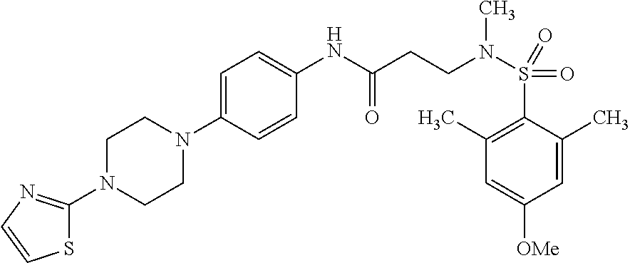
C1=C(N2CCN(C3=NC=CS3)CC2)C=CC(NC(CCN(S(=O)(C2=C(C)C=C([OMe])C=C2C)=O)C)=O)=C1
